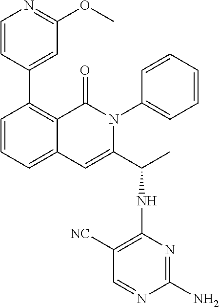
C1(C2=CC(OC)=NC=C2)=C2C(=CC=C1)C=C(C(C)NC1=C([NC])C=NC(N)=N1)N(C1=CC=CC=C1)C2=O
